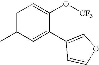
CC1=CC=C(O[CF3])C(C2=COC=C2)=C1
